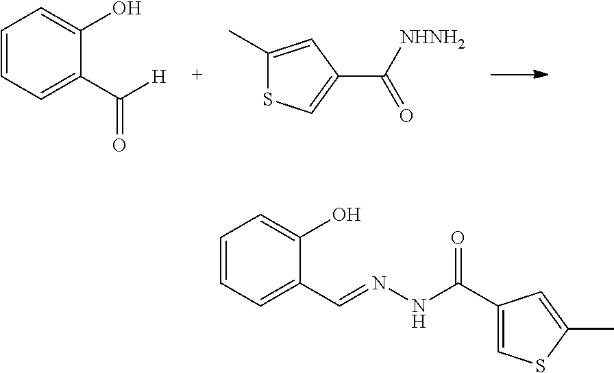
C1=CC=C(C([H])=O)C(O)=C1.C1(C)=CC(C([NHNH2])=O)=CS1.C1=CC=C(C=NNC(C2=CSC(C)=C2)=O)C(O)=C1
